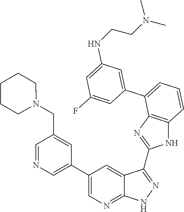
C1=C(C2=CC=CC3=C2N=C(C2=NNC4=NC=C(C5=CN=CC(CN6CCCCC6)=C5)C=C42)N3)C=C(F)C=C1NCCN(C)C
